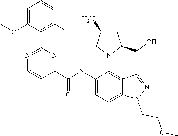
C1(NC(C2=NC(C3=C(F)C=CC=C3OC)=NC=C2)=O)=CC(F)=C2C(=C1N1C(CO)CC(N)C1)C=NN2CCOC
